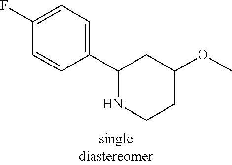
C1=CC(C2NCCC(OC)C2)=CC=C1F
